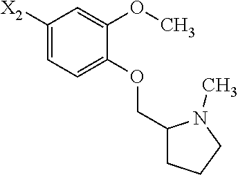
C1([X2])=CC=C(OCC2CCCN2C)C(OC)=C1
